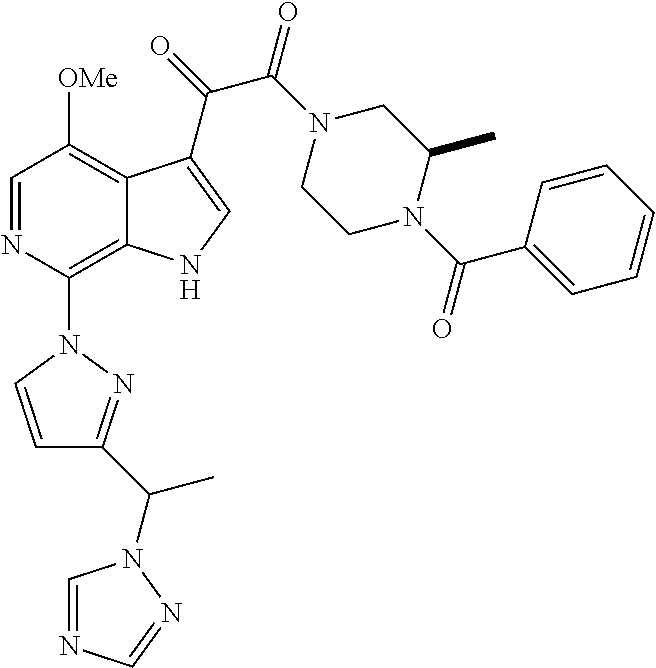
C1=NC(N2C=CC(C(C)N3C=NC=N3)=N2)=C2C(=C1[OMe])C(C(C(=O)N1CCN(C(=O)C3=CC=CC=C3)C(C)C1)=O)=CN2
